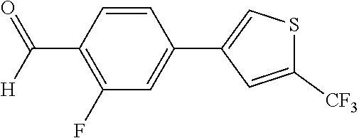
C1(F)=C(C([H])=O)C=CC(C2=CSC([CF3])=C2)=C1
